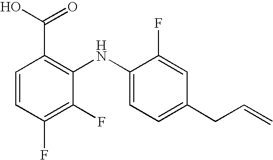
C1=CC(F)=C(F)C(NC2=CC=C(CC=C)C=C2F)=C1C(O)=O
